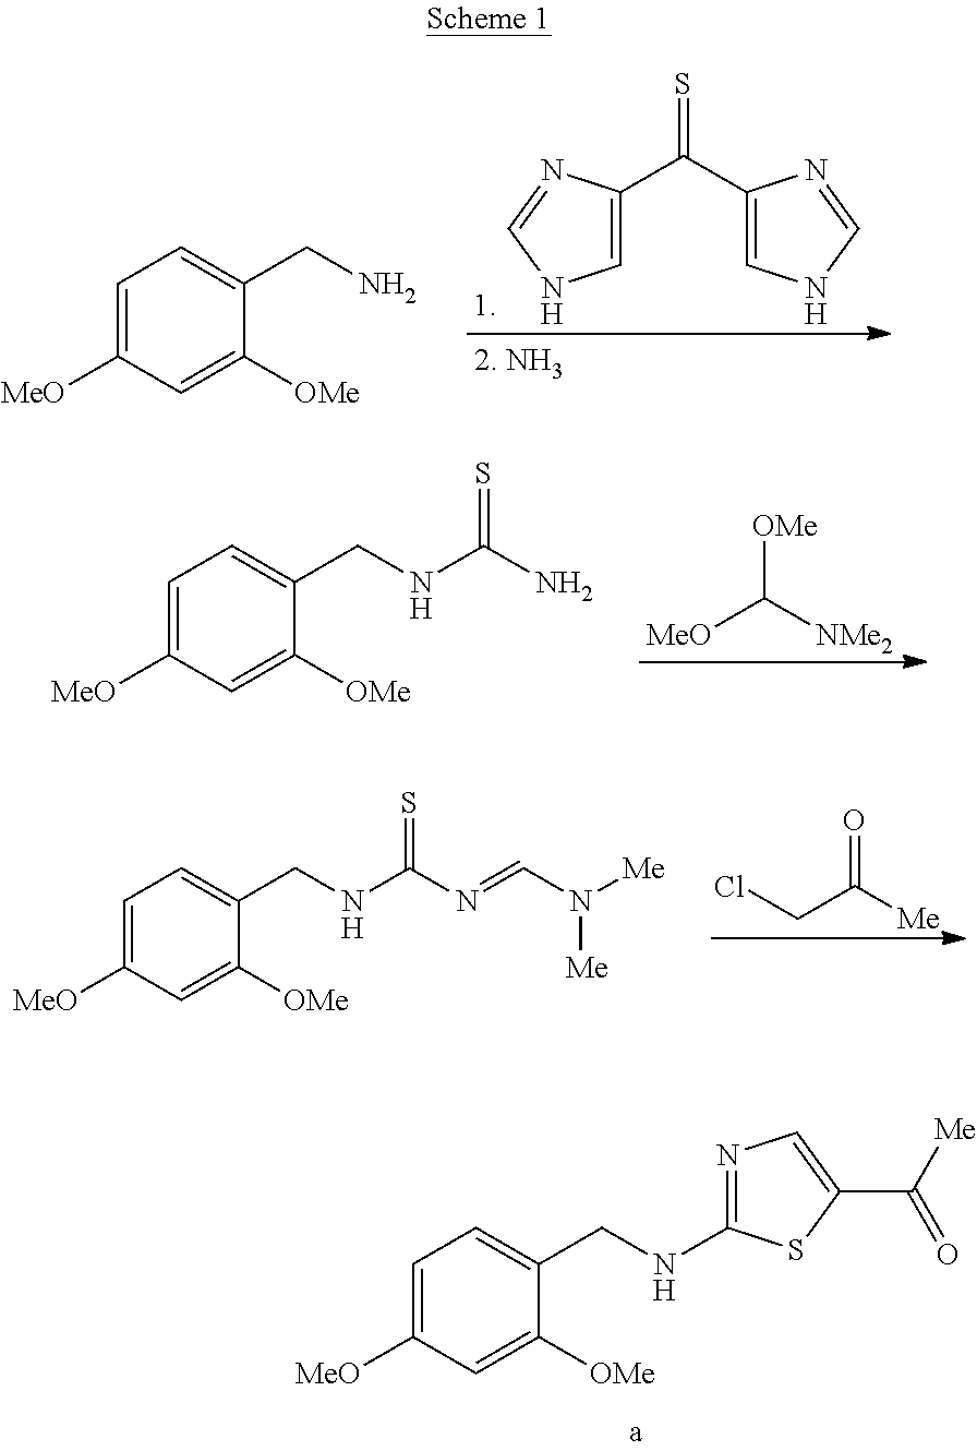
S=C(C1=CNC=N1)C1=CNC=N1.C1=C([MeO])C=C([OMe])C(CN)=C1.C1=C([MeO])C=C([OMe])C(CNC(N)=S)=C1.[OMe]C([NMe2])[MeO].C1=C([MeO])C=C([OMe])C(CNC(N=CN([Me])[Me])=S)=C1.O=C([Me])CCl.C1=C([MeO])C=C([OMe])C(CNC2=NC=C(C([Me])=O)S2)=C1
